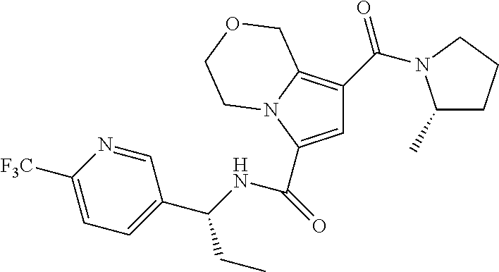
C1=C(C(=O)NC(C2=CC=C([F3C])N=C2)CC)N2C(=C1C(N1C(C)CCC1)=O)COCC2
